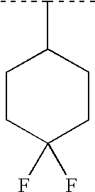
C1CC(F)(F)CCC1C(C)C
